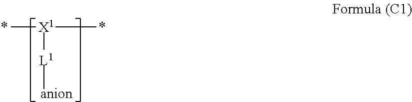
C[X1](C)[L1][anion]
